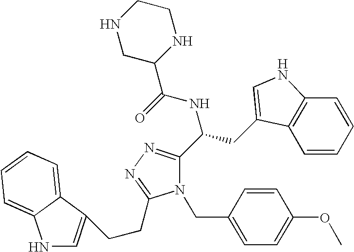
N1(CC2=CC=C(OC)C=C2)C(C(CC2=CNC3=C2C=CC=C3)NC(=O)C2NCCNC2)=NN=C1CCC1=CNC2=CC=CC=C12
